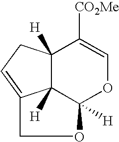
C12([H])C3([H])C([H])(OC=C1[CO2Me])OCC3=CC2
